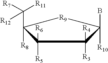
C1([R5])([R6])C([R8])(C([R12])([R7])[R11])[R9]C([R10])(B)C1([R3])[R4]
